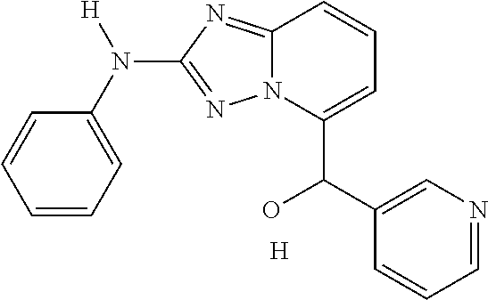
C1=CC=C(N([H])C2=NN3C(=N2)C=CC=C3C(C2=CN=CC=C2)O)C=C1.[H]
